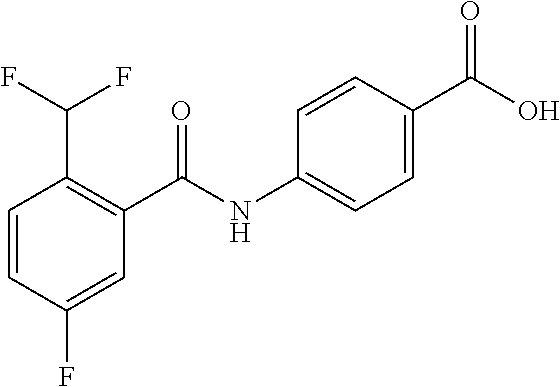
C1=CC(F)=CC(C(NC2=CC=C(C(O)=O)C=C2)=O)=C1C(F)F
